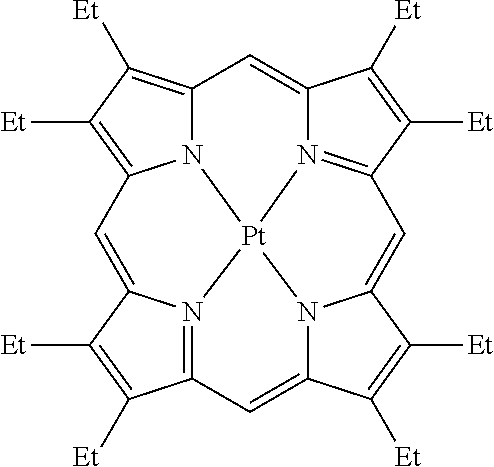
N12C3=C([Et])C([Et])=C1C=C1N4=C(C([Et])=C1[Et])C=C1N5[Pt]24N2=C(C([Et])=C([Et])C2=C3)C=C5C([Et])=C1[Et]
